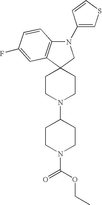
N1(C2=CSC=C2)C2=C(C3(C1)CCN(C1CCN(C(OCC)=O)CC1)CC3)C=C(F)C=C2
